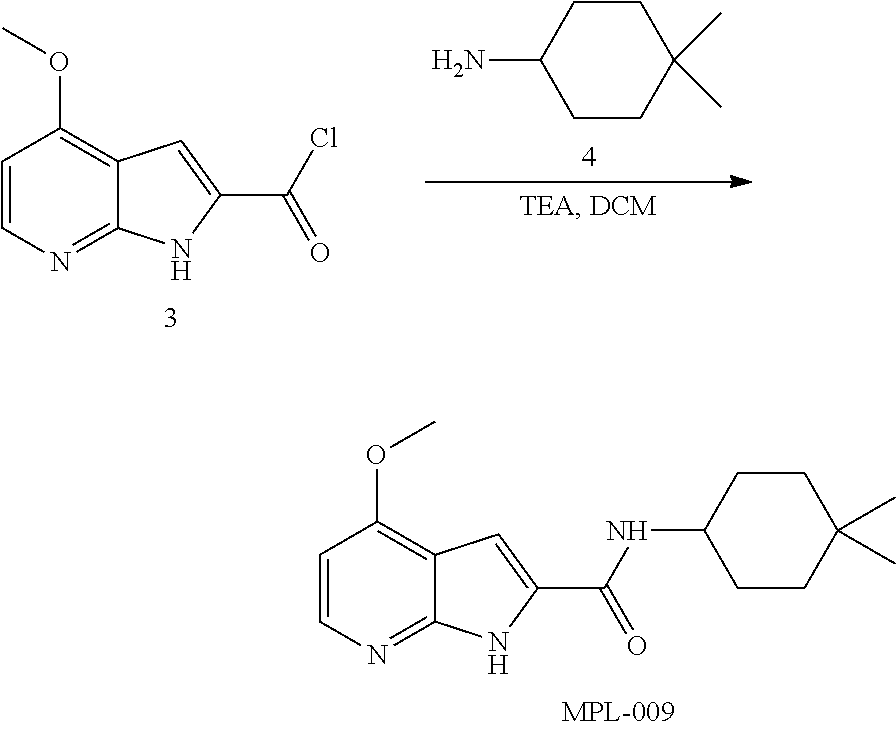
C12=NC=CC(OC)=C1C=C(C(NC1CCC(C)(C)CC1)=O)N2.C1CC(N)CCC1(C)C.C12=NC=CC(OC)=C1C=C(C(Cl)=O)N2
